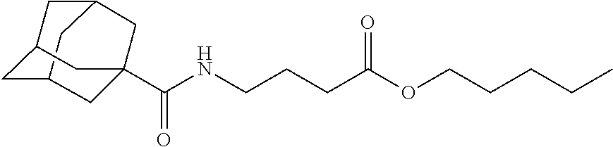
C12CC3CC(C1)CC(C(NCCCC(OCCCCC)=O)=O)(C3)C2
